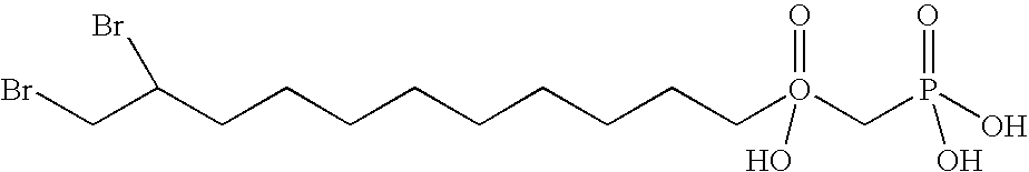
BrCC(CCCCCCCCCO(CP(O)(=O)O)(=O)O)Br
